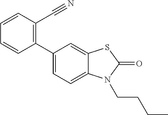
C1(C2=CC=C3C(=C2)SC(=O)N3CCCC)=C(C#N)C=CC=C1
